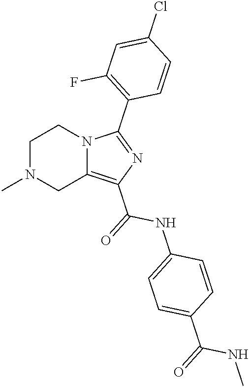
C1N(C)CC2=C(C(=O)NC3=CC=C(C(=O)NC)C=C3)N=C(C3=C(F)C=C(Cl)C=C3)N2C1
